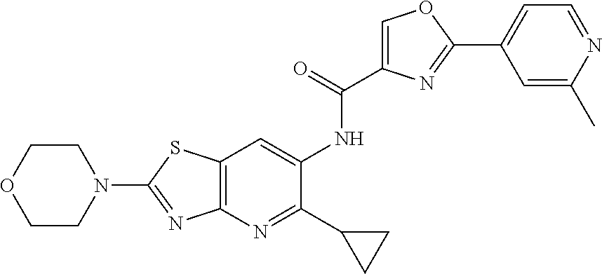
C1COCCN1C1=NC2=C(S1)C=C(NC(C1=COC(C3=CC=NC(C)=C3)=N1)=O)C(C1CC1)=N2
